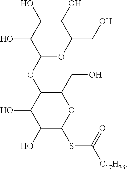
C1(OC2C(O)C(O)C(SC([C17H33])=O)OC2CO)OC(CO)C(O)C(O)C1O
